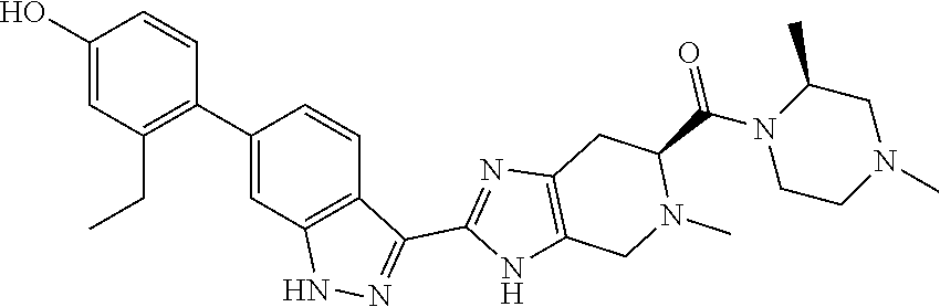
C1(O)=CC(CC)=C(C2=CC3=C(C=C2)C(C2=NC4=C(N2)CN(C)C(C(=O)N2CCN(C)CC2C)C4)=NN3)C=C1
